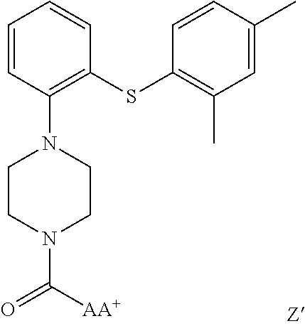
C1=CC(N2CCN(C(=O)[AA+])CC2)=C(SC2=C(C)C=C(C)C=C2)C=C1
